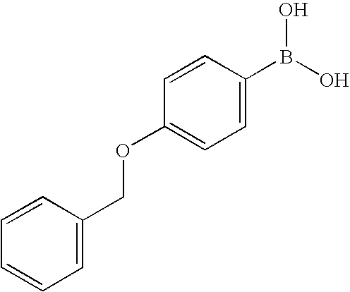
C1=C(B(O)O)C=CC(OCC2=CC=CC=C2)=C1
